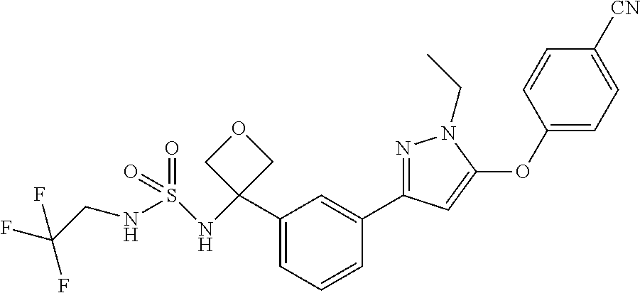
C1=CC=C(C2(NS(=O)(NCC(F)(F)F)=O)COC2)C=C1C1=NN(CC)C(OC2=CC=C([CN])C=C2)=C1
